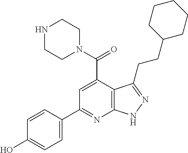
C12=C(C(CCC3CCCCC3)=NN1)C(C(=O)N1CCNCC1)=CC(C1=CC=C(O)C=C1)=N2
